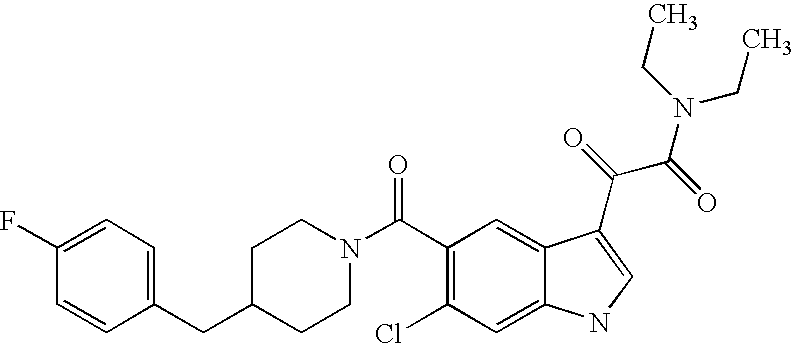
C1(F)=CC=C(CC2CCN(C(C3=C(Cl)C=C4C(=C3)C(C(=O)C(=O)N(CC)CC)=CN4)=O)CC2)C=C1
